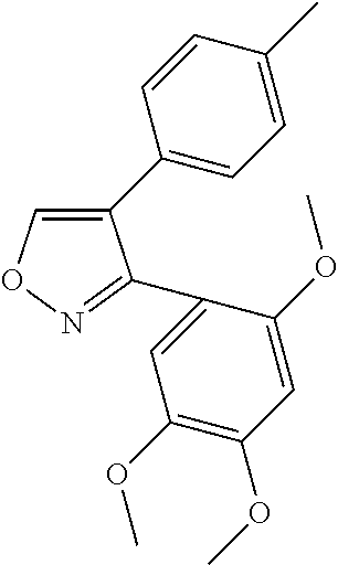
C1(C2=CC=C(C)C=C2)=CON=C1C1=CC(OC)=C(OC)C=C1OC
